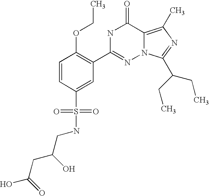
C1=CC(S(=O)(=O)NCC(CC(O)=O)O)=CC(C2=NN3C(=C(C)N=C3C(CC)CC)C(=O)N2)=C1OCC
